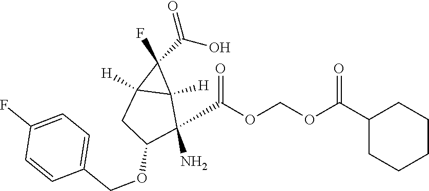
C1(F)(C(O)=O)C2([H])C1([H])C(N)(C(OCOC(=O)C1CCCCC1)=O)C(OCC1=CC=C(F)C=C1)C2
